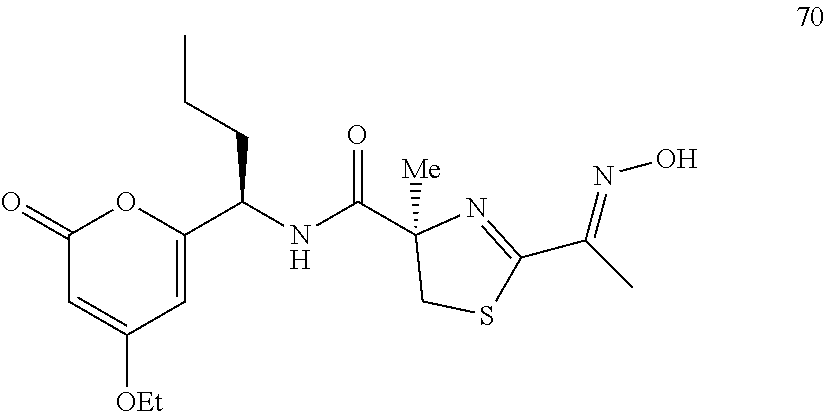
C1(=O)C=C([OEt])C=C(C(NC(C2([Me])CSC(C(C)=NO)=N2)=O)CCC)O1
